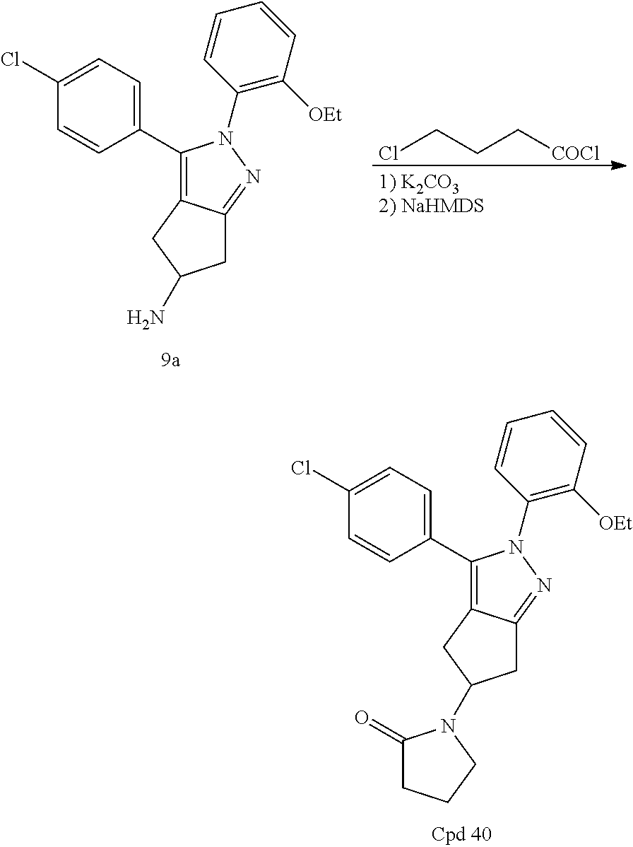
C1(C2=C3C(=NN2C2=C([OEt])C=CC=C2)CC(N2C(=O)CCC2)C3)=CC=C(Cl)C=C1.C1(C2=C3C(=NN2C2=C([OEt])C=CC=C2)CC(N)C3)=CC=C(Cl)C=C1.ClCCC[COCl]
